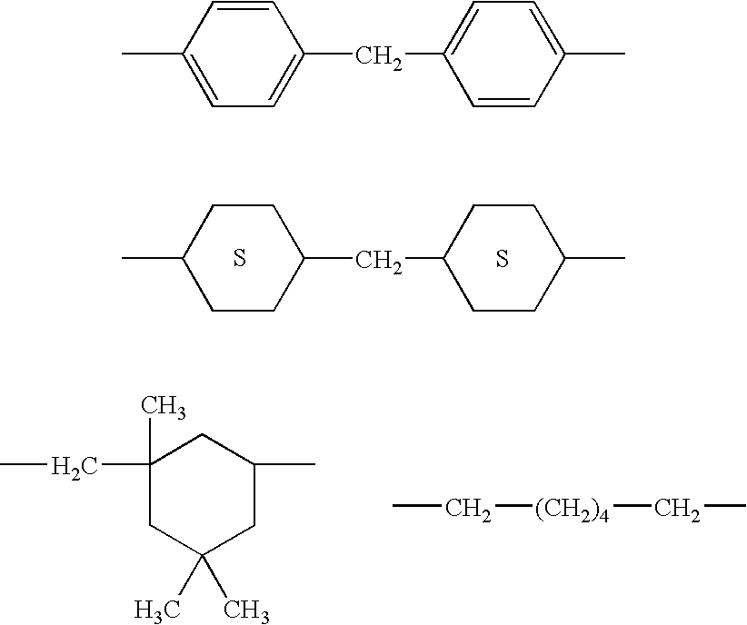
CC1CCC(CC2CCC(C)CC2)CC1.S.S.C1(C)(CC)CC(C)(C)CC(C)C1.CC[(CH2)4]CC.CC1=CC=C(CC2=CC=C(C)C=C2)C=C1
